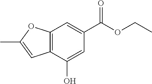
C12=C(C(O)=CC(C(OCC)=O)=C1)C=C(C)O2
